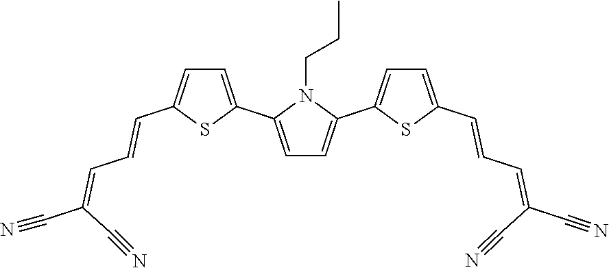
C1=C(C2=CC=C(C=CC=C(C#N)C#N)S2)N(CCC)C(C2=CC=C(C=CC=C(C#N)C#N)S2)=C1
